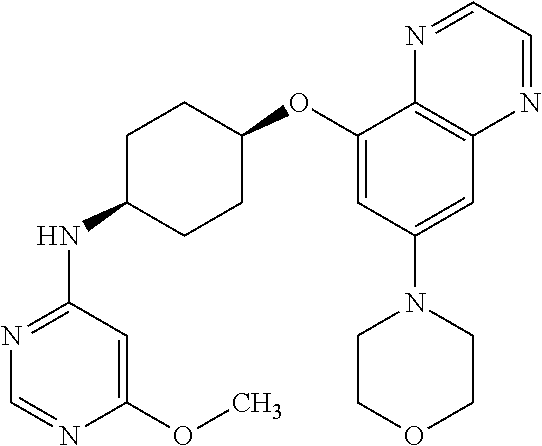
C1(OC)=CC(NC2CCC(OC3=CC(N4CCOCC4)=CC4=C3N=CC=N4)CC2)=NC=N1
